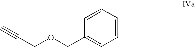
C1=CC=CC(COCC#C)=C1
